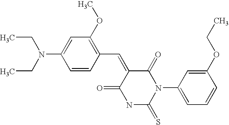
CCN(C1=CC(OC)=C(C=C2C(=O)N(C3=CC=CC(OCC)=C3)C(=S)NC2=O)C=C1)CC
